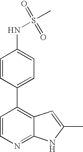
N(C1=CC=C(C2=C3C(=NC=C2)NC(C)=C3)C=C1)S(C)(=O)=O
